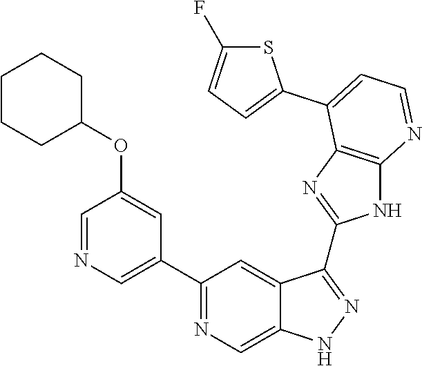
C1(C2=NC=C3C(=C2)C(C2=NC4=C(N2)N=CC=C4C2=CC=C(F)S2)=NN3)=CN=CC(OC2CCCCC2)=C1
